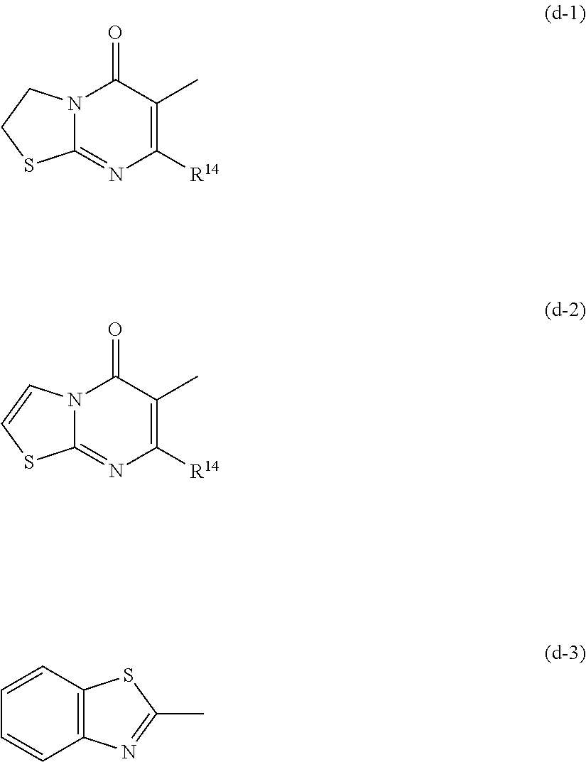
N12C(=NC([R14])=C(C)C1=O)SCC2.N12C(=NC([R14])=C(C)C1=O)SC=C2.C12=C(C=CC=C1)SC(C)=N2
